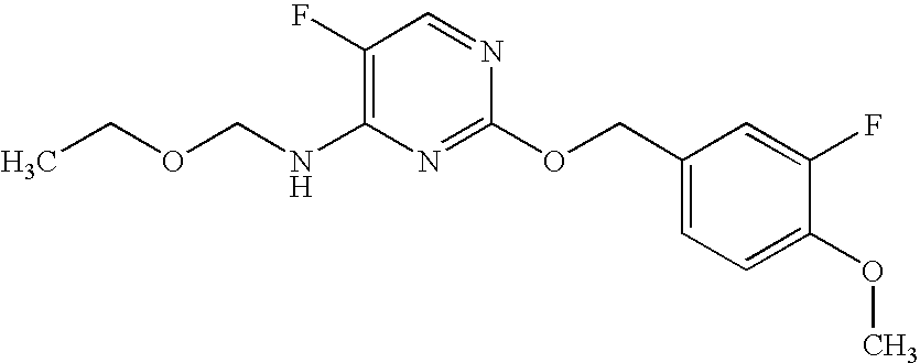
C1(F)=C(NCOCC)N=C(OCC2=CC=C(OC)C(F)=C2)N=C1
